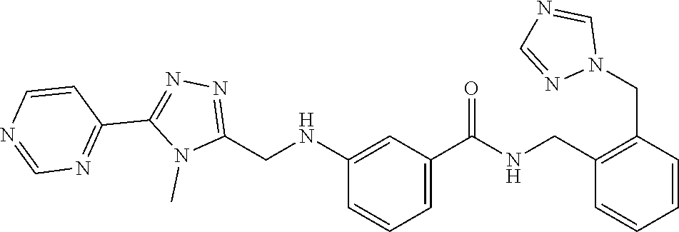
N1=C(C2=NN=C(CNC3=CC(C(=O)NCC4=C(CN5C=NC=N5)C=CC=C4)=CC=C3)N2C)C=CN=C1
